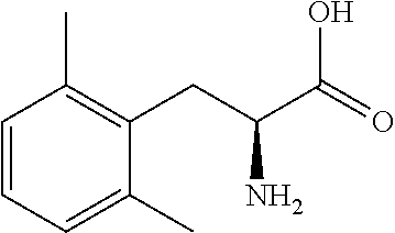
C1=CC=C(C)C(CC(C(=O)O)N)=C1C
